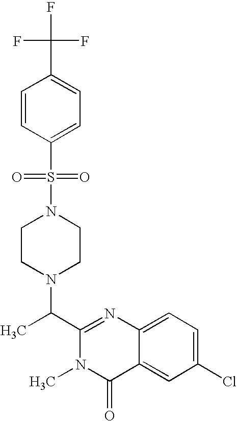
N1(S(=O)(C2=CC=C(C(F)(F)F)C=C2)=O)CCN(C(C2=NC3=CC=C(Cl)C=C3C(=O)N2C)C)CC1
